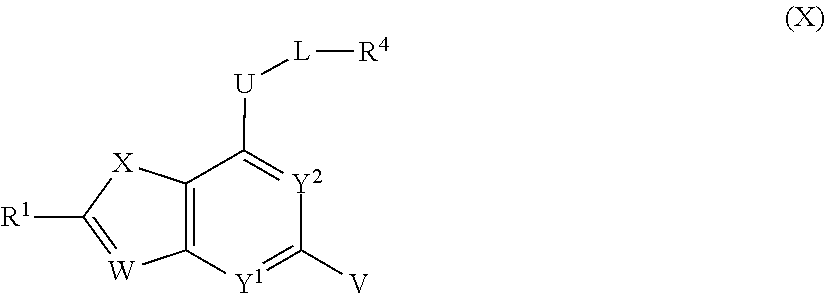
C1([R1])=[W]C2=C([X]1)C([U][L][R4])=[Y2]C([V])=[Y1]2
